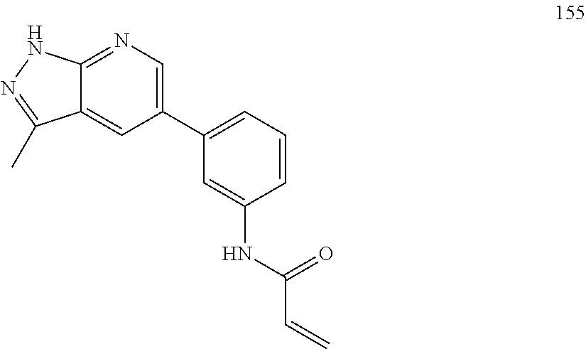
C12=NC=C(C3=CC=CC(NC(C=C)=O)=C3)C=C1C(C)=NN2
